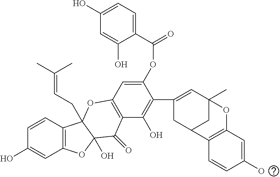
C1=CC2=C(C=C1O)OC1(O)C2(CC=C(C)C)OC2=C(C1=O)C(O)=C(C1=CC3(C)CC(C1)C1=C(O3)C=C(O)C=C1)C(OC(=O)C1=CC=C(O)C=C1O)=C2
